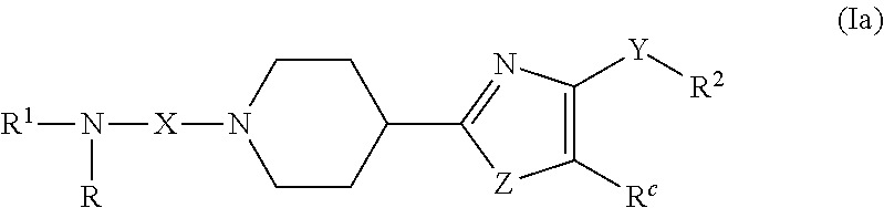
C1CC(C2=NC([Y][R2])=C([Rc])[Z]2)CCN1[X]N([R1])[R]
